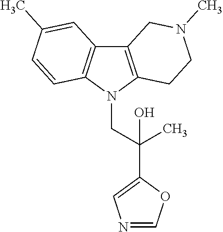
C12=C(N(CC(C3=CN=CO3)(C)O)C3=C1C=C(C)C=C3)CCN(C)C2
